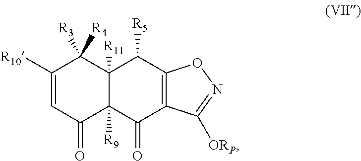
C1([R10])=CC(=O)C2([R9])C([R11])(C1([R3])[R4])C([R5])C1=C(C2=O)C([ORP])=NO1
